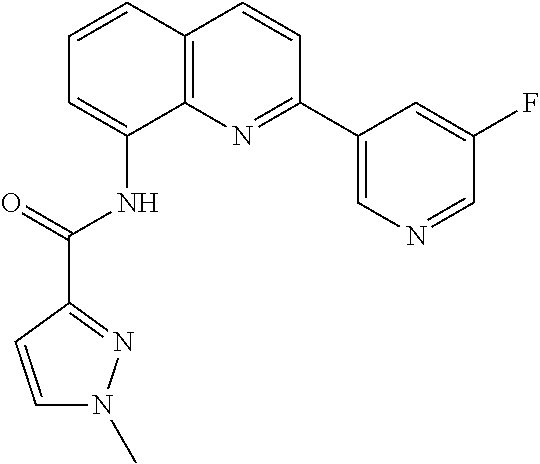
C1=CC2=C(C(NC(C3=NN(C)C=C3)=O)=C1)N=C(C1=CN=CC(F)=C1)C=C2
